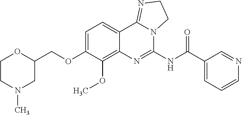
C1(COC2=CC=C3C(=C2OC)N=C(NC(C2=CC=CN=C2)=O)N2C3=NCC2)OCCN(C)C1
